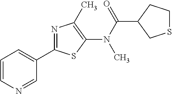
N1=CC(C2=NC(C)=C(N(C(C3CSCC3)=O)C)S2)=CC=C1
